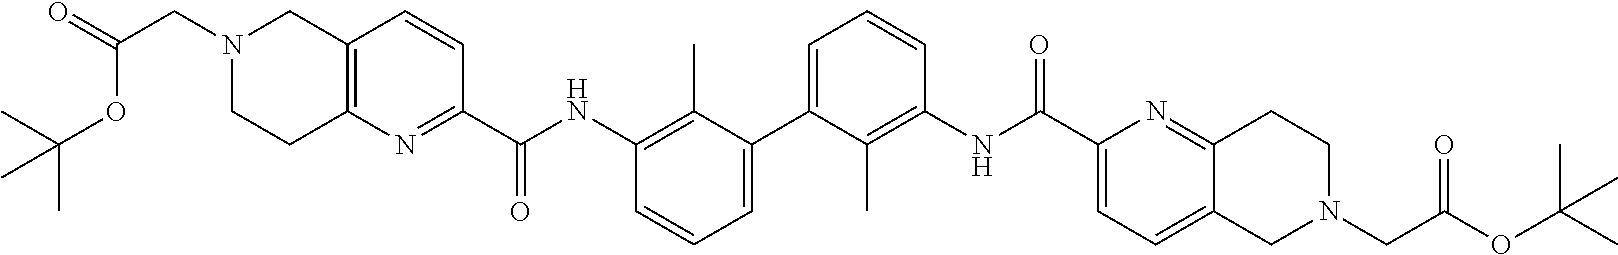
C1=CC=C(C2=CC=CC(NC(=O)C3=NC4=C(C=C3)CN(CC(=O)OC(C)(C)C)CC4)=C2C)C(C)=C1NC(=O)C1=CC=C2C(=N1)CCN(CC(OC(C)(C)C)=O)C2
